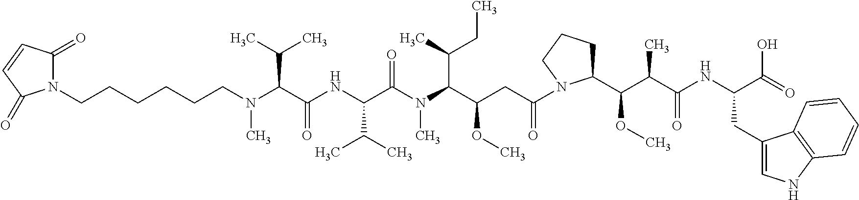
C(N(C(C(NC(C(N(C(C(CC(=O)N1C(C(C(C(NC(C(=O)O)CC2=CNC3=C2C=CC=C3)=O)C)OC)CCC1)OC)C(C)CC)C)=O)C(C)C)=O)C(C)C)C)CCCCCN1C(=O)C=CC1=O
